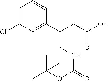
C1=C(Cl)C=C(C(CNC(=O)OC(C)(C)C)CC(=O)O)C=C1
